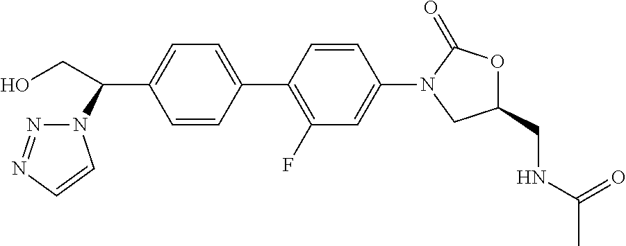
C1=C(C2=C(F)C=C(N3CC(CNC(=O)C)OC3=O)C=C2)C=CC(C(N2N=NC=C2)CO)=C1
